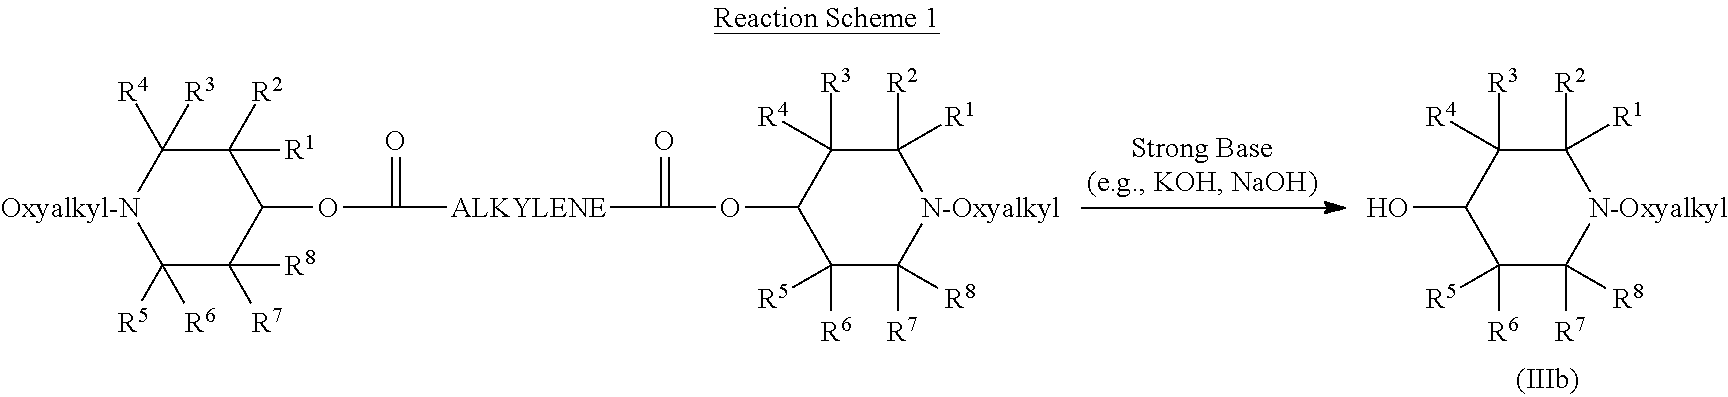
C1([R2])([R1])C([R4])([R3])[Oxyalkyl-N]C([R5])([R6])C([R7])([R8])C1OC(=O)[ALKYLENE]C(=O)OC1C([R6])([R5])C([R7])([R8])[N-Oxyalkyl]C([R2])([R1])C1([R3])[R4].C1([R6])([R5])C([R7])([R8])[N-Oxyalkyl]C([R2])([R1])C([R3])([R4])C1O
